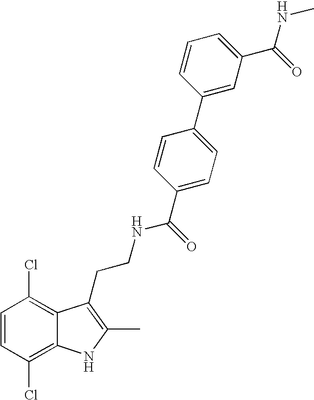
C1=CC(Cl)=C2C(=C1Cl)C(CCNC(=O)C1=CC=C(C3=CC(C(=O)NC)=CC=C3)C=C1)=C(C)N2
